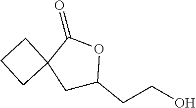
C1C(CCO)OC(=O)C12CCC2
